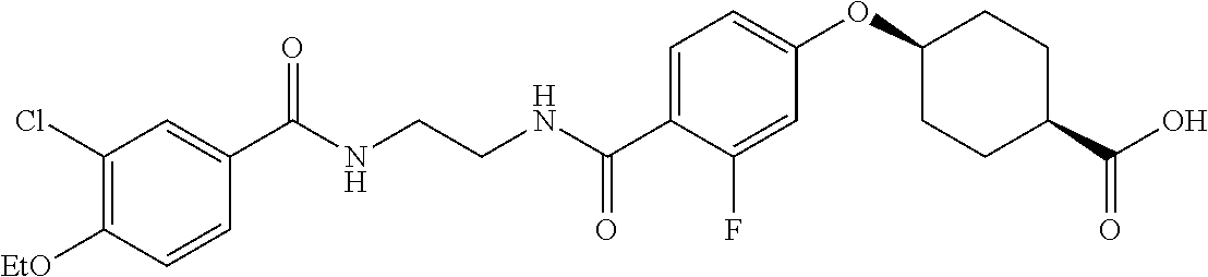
C1(C(NCCNC(C2=CC=C(OC3CCC(C(O)=O)CC3)C=C2F)=O)=O)=CC(Cl)=C([EtO])C=C1
